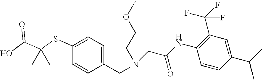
C1(CN(CC(NC2=C(C(F)(F)F)C=C(C(C)C)C=C2)=O)CCOC)=CC=C(SC(C(O)=O)(C)C)C=C1
